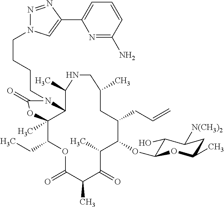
C12C(C)(C(CC)OC(=O)C(C)C(=O)C(C)C(OC3C(O)C([N(CH3)2])CC(C)O3)C(CC=C)CC(C)CNC1C)OC(=O)N2CCCCN1N=NC(C2=CC=CC(N)=N2)=C1
